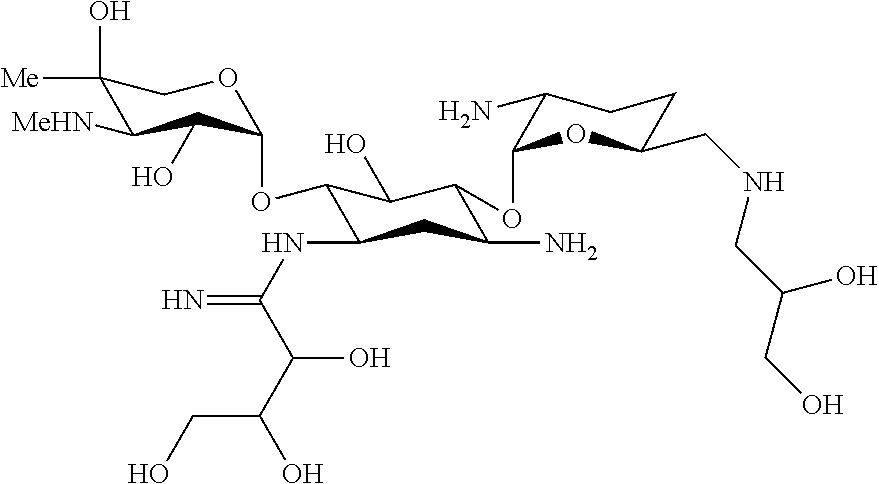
C1(O)([Me])C([MeHN])C(O)C(OC2C(NC(=N)C(O)C(O)CO)CC(N)C(OC3C(N)CCC(CNCC(CO)O)O3)C2O)OC1
